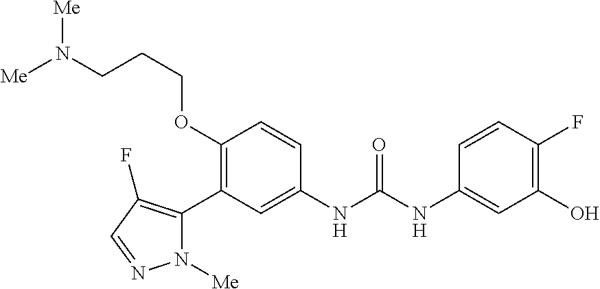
C1(OCCCN([Me])[Me])=C(C2=C(F)C=NN2[Me])C=C(NC(=O)NC2=CC(O)=C(F)C=C2)C=C1
